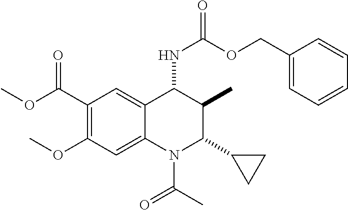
C1(C(OC)=O)=C(OC)C=C2C(=C1)C(NC(OCC1=CC=CC=C1)=O)C(C)C(C1CC1)N2C(C)=O
